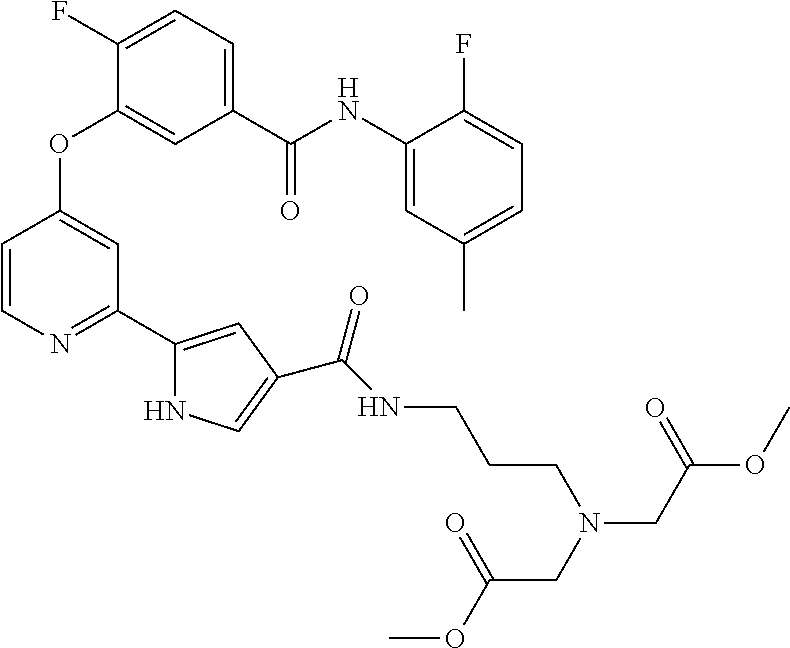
C1=C(C(=O)NC2=CC(C)=CC=C2F)C=C(OC2=CC(C3=CC(C(NCCCN(CC(OC)=O)CC(OC)=O)=O)=CN3)=NC=C2)C(F)=C1
